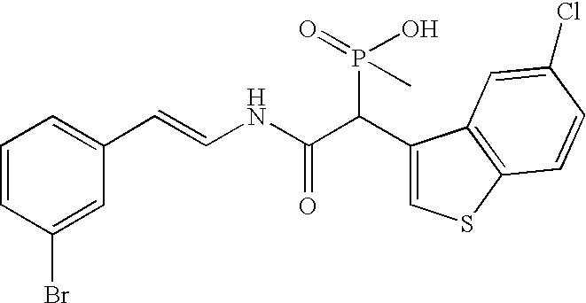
C1=CC(Br)=CC(C=CNC(C(C2=CSC3=C2C=C(Cl)C=C3)P(O)(C)=O)=O)=C1
